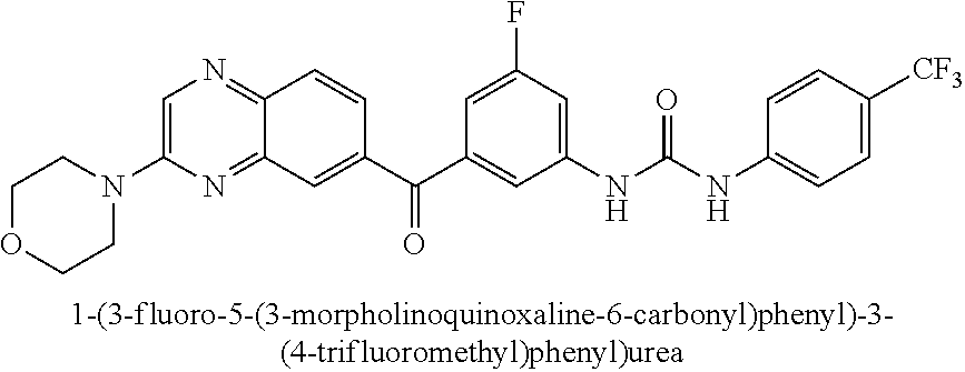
C1=C(N2CCOCC2)N=C2C(=N1)C=CC(C(C1=CC(NC(NC3=CC=C([CF3])C=C3)=O)=CC(F)=C1)=O)=C2
